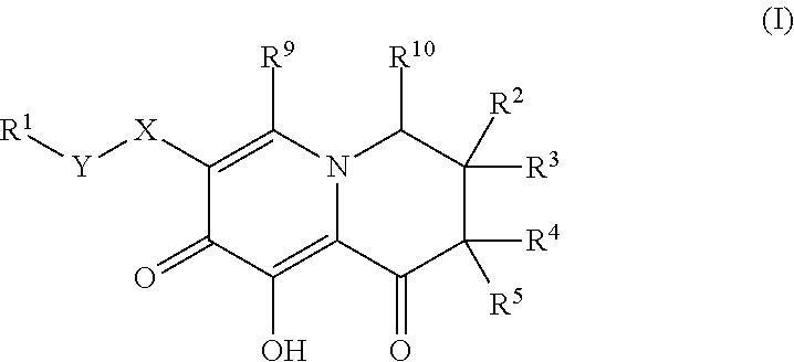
C1([X][Y][R1])=C([R9])N2C(=C(O)C1=O)C(=O)C([R4])([R5])C([R3])([R2])C2[R10]
